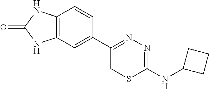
C12=C(C=C(C3=NN=C(NC4CCC4)SC3)C=C1)NC(=O)N2
